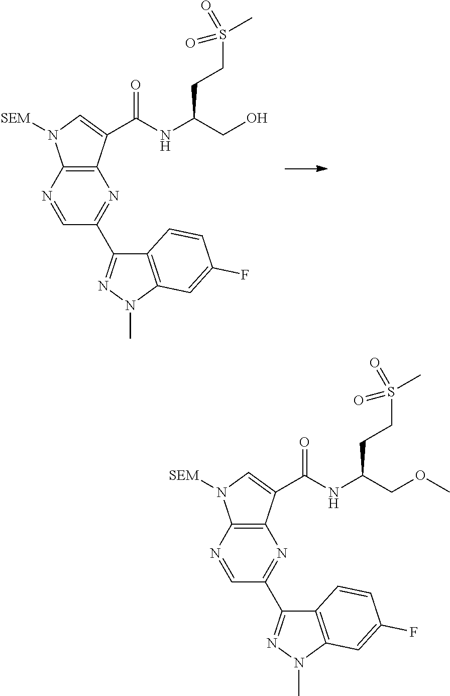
N1=C(C2=NN(C)C3=C2C=CC(F)=C3)C=NC2=C1C(C(NC(CO)CCS(C)(=O)=O)=O)=CN2[SEM].N1=C(C2=NN(C)C3=C2C=CC(F)=C3)C=NC2=C1C(C(NC(COC)CCS(C)(=O)=O)=O)=CN2[SEM]
